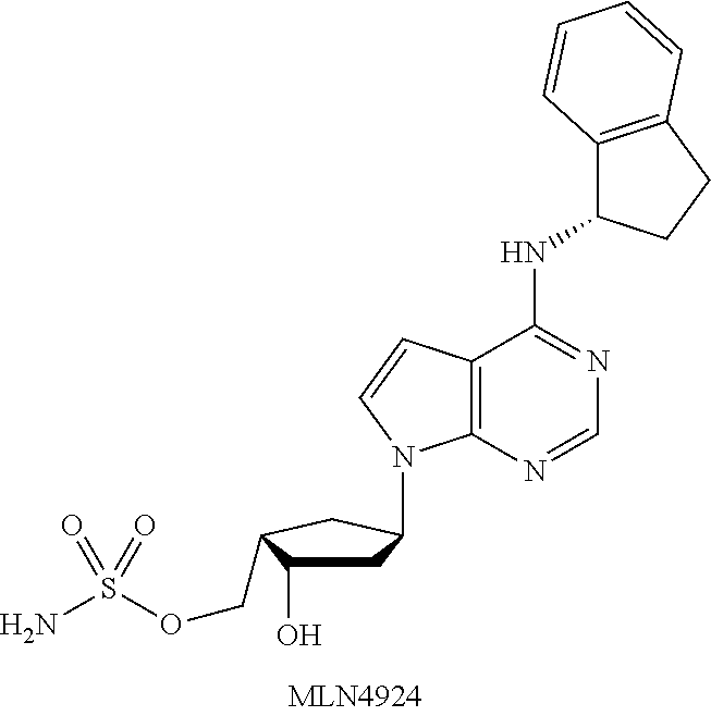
N1=C(NC2C3=C(CC2)C=CC=C3)C2=C(N=C1)N(C1CC(O)C(COS(N)(=O)=O)C1)C=C2
